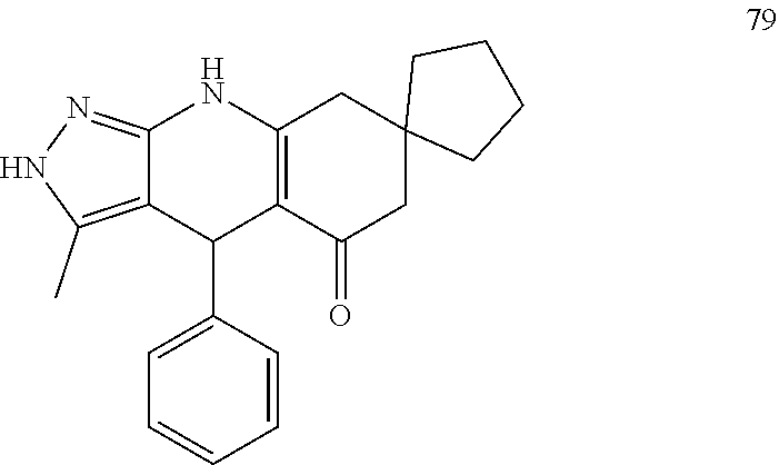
C12=C(C(=O)CC3(C1)CCCC3)C(C1=CC=CC=C1)C1=C(C)NN=C1N2
